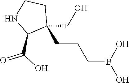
C1(CCCB(O)O)(CO)CCNC1C(=O)O
